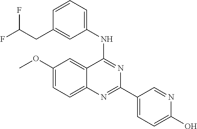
C1(OC)=CC=C2C(=C1)C(NC1=CC=CC(CC(F)F)=C1)=NC(C1=CC=C(O)N=C1)=N2
